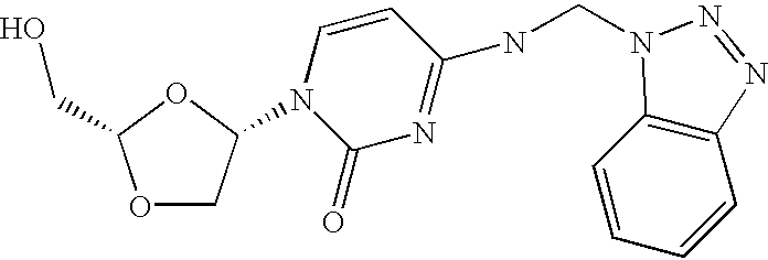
O1CC(N2C(=O)N=C(NCN3C4=C(C=CC=C4)N=N3)C=C2)OC1CO
